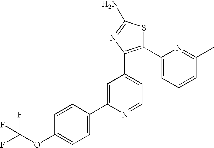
C1(C2=CC=CC(C)=N2)=C(C2=CC=NC(C3=CC=C(OC(F)(F)F)C=C3)=C2)N=C(N)S1
